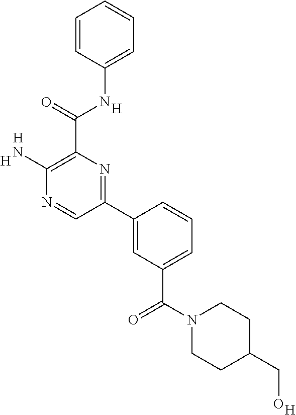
[H].C1(N)=C(C(NC2=CC=CC=C2)=O)N=C(C2=CC(C(=O)N3CCC(CO)CC3)=CC=C2)C=N1.[H].[H].[H]
